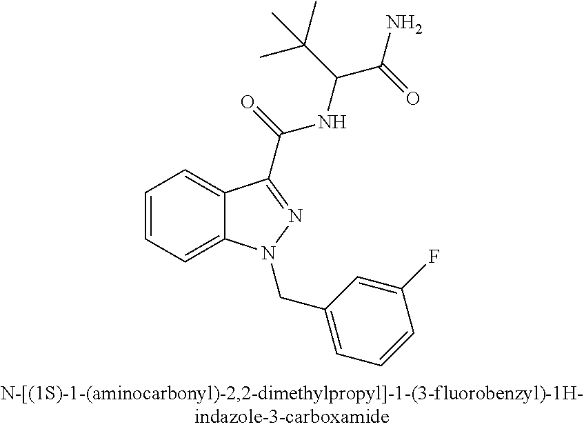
C1=CC=C2C(=C1)C(C(NC(C(C)(C)C)C(=O)N)=O)=NN2CC1=CC=CC(F)=C1
